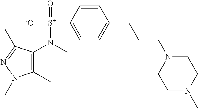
C1(N([S+]([-O])(=O)C2=CC=C(CCCN3CCN(C)CC3)C=C2)C)=C(C)N(C)N=C1C
